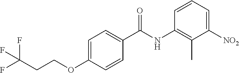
FC(CCOC1=CC=C(C(NC2=C(C)C([NO2])=CC=C2)=O)C=C1)(F)F
